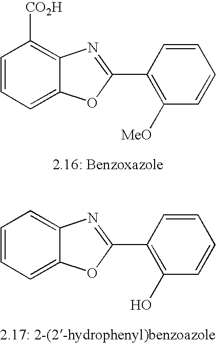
C1=CC=C2C(=C1[CO2H])N=C(C1=C([MeO])C=CC=C1)O2.C1=CC=C2C(=C1)N=C(C1=C(O)C=CC=C1)O2
